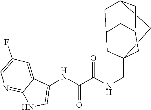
C12=CC(F)=CN=C1NC=C2NC(C(NCC12CC3CC(C1)CC(C3)C2)=O)=O
